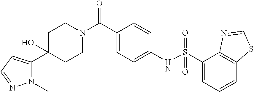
C1(C2(O)CCN(C(=O)C3=CC=C(NS(C4=CC=CC5=C4N=CS5)(=O)=O)C=C3)CC2)=CC=NN1C
